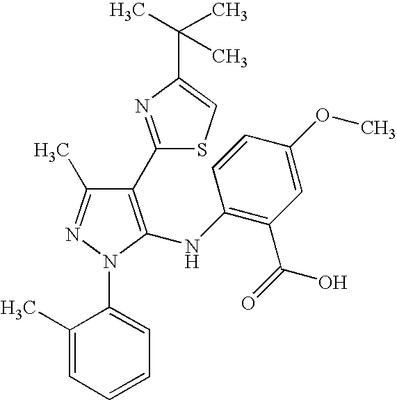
C1(C2=NC(C(C)(C)C)=CS2)=C(NC2=C(C(=O)O)C=C(OC)C=C2)N(C2=CC=CC=C2C)N=C1C
